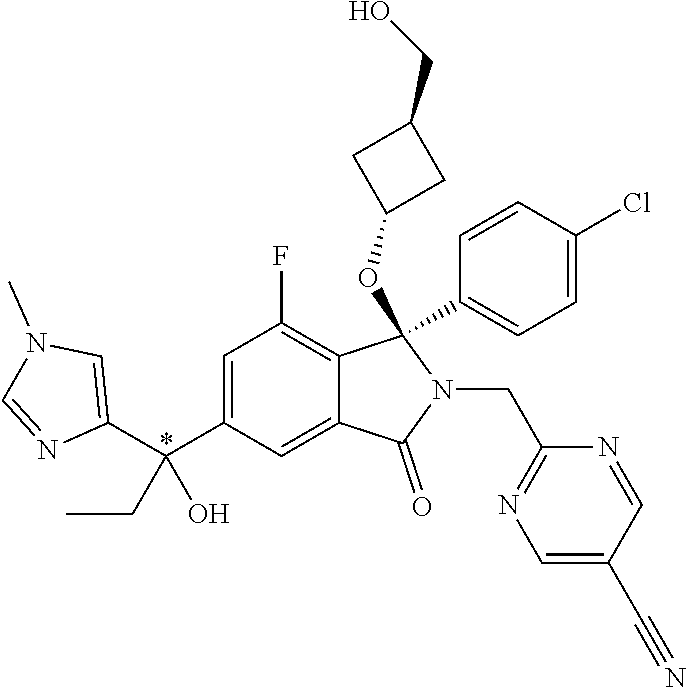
C1(C(C2=CC(F)=C3C(=C2)C(=O)N(CC2=NC=C(C#N)C=N2)C3(C2=CC=C(Cl)C=C2)OC2CC(CO)C2)(CC)O)=CN(C)C=N1
